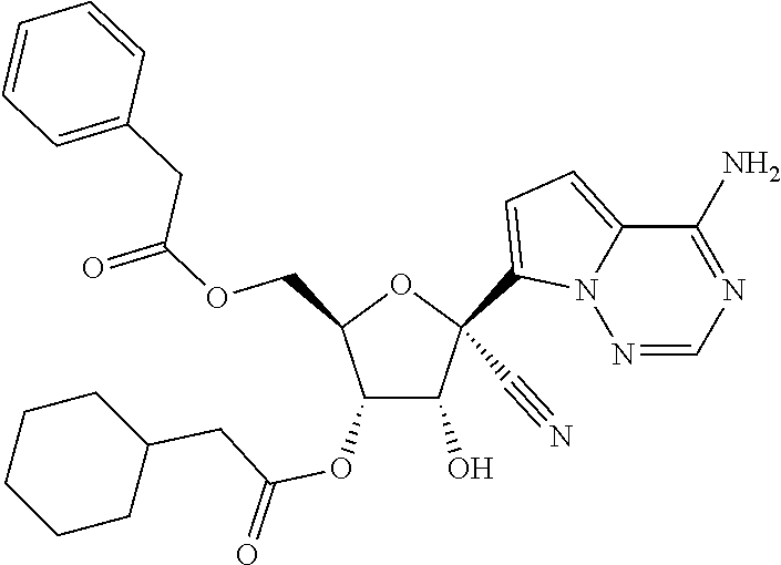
O(CC1C(OC(CC2CCCCC2)=O)C(O)C(C#N)(C2=CC=C3N2N=CN=C3N)O1)C(=O)CC1=CC=CC=C1
